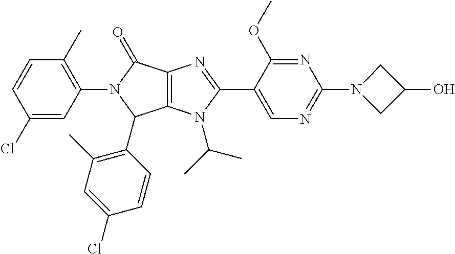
C12=C(N(C(C)C)C(C3=CN=C(N4CC(O)C4)N=C3OC)=N1)C(C1=C(C)C=C(Cl)C=C1)N(C1=C(C)C=CC(Cl)=C1)C2=O
